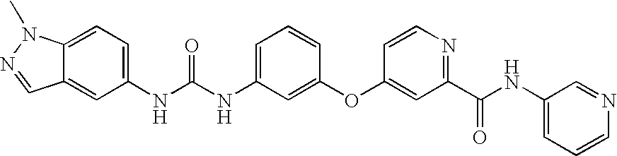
C1(NC(NC2=CC=CC(OC3=CC(C(NC4=CC=CN=C4)=O)=NC=C3)=C2)=O)=CC=C2C(=C1)C=NN2C
